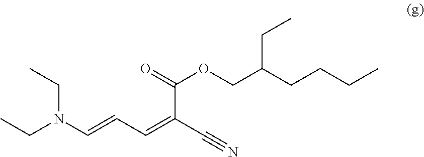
CCN(C=CC=C(C#N)C(=O)OCC(CCCC)CC)CC
